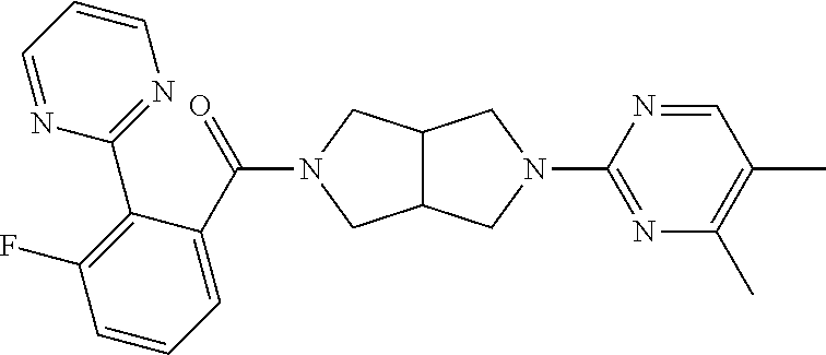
C(=O)(N1CC2C(C1)CN(C1=NC(C)=C(C)C=N1)C2)C1=CC=CC(F)=C1C1=NC=CC=N1
